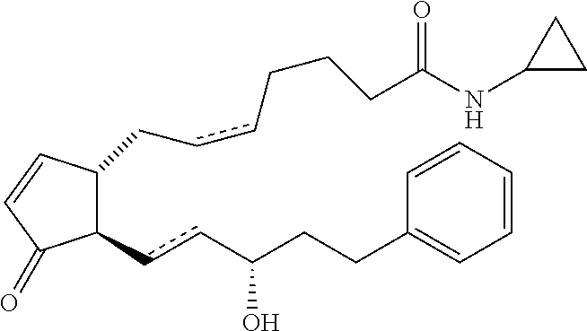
C1(ccC(CCC2=CC=CC=C2)O)C(CccCCCC(NC2CC2)=O)C=CC1=O
